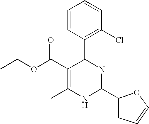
C(OC(C1=C(C)NC(C2=CC=CO2)=NC1C1=C(Cl)C=CC=C1)=O)C
